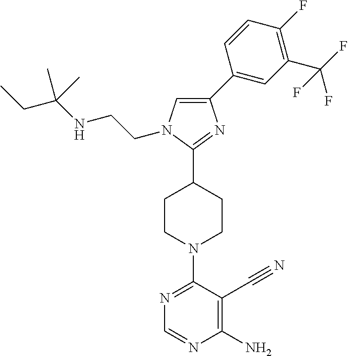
N1=C(N2CCC(C3=NC(C4=CC(C(F)(F)F)=C(F)C=C4)=CN3CCNC(CC)(C)C)CC2)C(C#N)=C(N)N=C1
